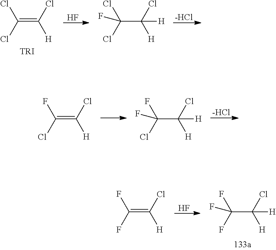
F.[-HCl].C(=C(Cl)[H])(Cl)Cl.[TRI].C(C(Cl)([H])[H])(Cl)(Cl)F.[-HCl].C(=C(Cl)[H])(Cl)F.C(C(Cl)([H])[H])(Cl)(F)F.F.C(=C(Cl)[H])(F)F.C(C(Cl)([H])[H])(F)(F)F
